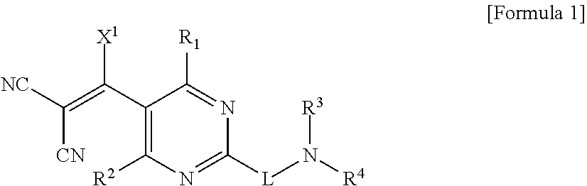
C1(C(=C([NC])[CN])[X1])=C([R2])N=C([L]N([R4])[R3])N=C1[R1]
